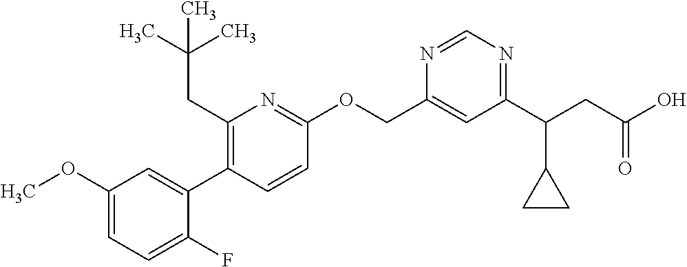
C1(OC)=CC=C(F)C(C2=C(CC(C)(C)C)N=C(OCC3=CC(C(CC(O)=O)C4CC4)=NC=N3)C=C2)=C1
